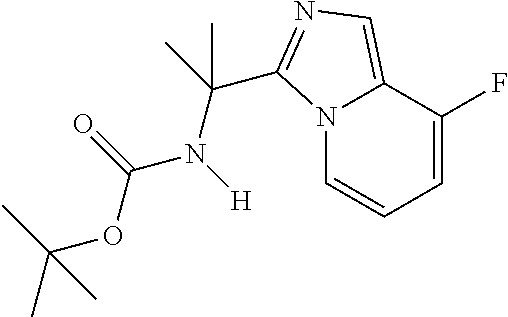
N12C=CC=C(F)C1=CN=C2C(C)(N([H])C(=O)OC(C)(C)C)C
